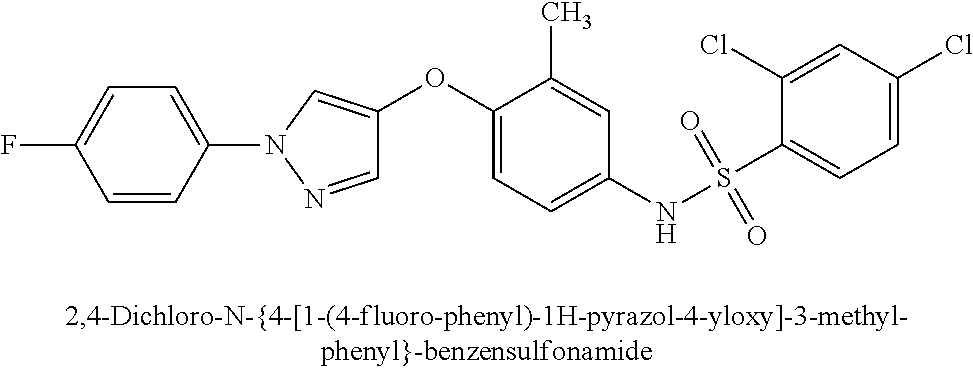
C1=NN(C2=CC=C(F)C=C2)C=C1OC1=CC=C(NS(C2=CC=C(Cl)C=C2Cl)(=O)=O)C=C1C
